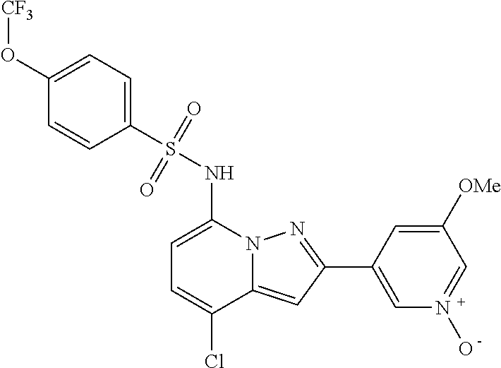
C1=C(NS(C2=CC=C(O[CF3])C=C2)(=O)=O)N2C(=CC(C3=CN(O)=CC([OMe])=C3)=N2)C(Cl)=C1
